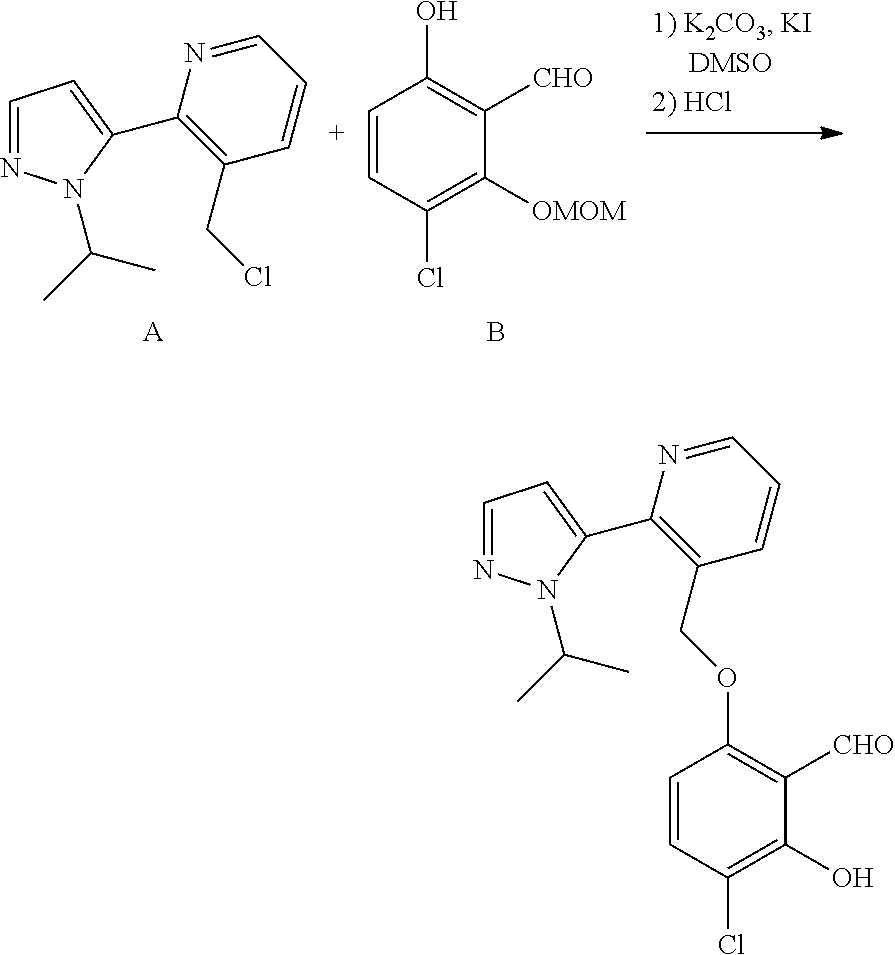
C1=NN(C(C)C)C(C2=C(COC3=C([CHO])C(O)=C(Cl)C=C3)C=CC=N2)=C1.C1=NN(C(C)C)C(C2=C(CCl)C=CC=N2)=C1.[A].C1=CC(Cl)=C([OMOM])C([CHO])=C1O.B
